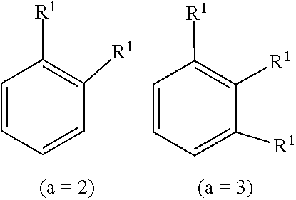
C1=CC([R1])=C([R1])C=C1.C1=CC([R1])=C([R1])C([R1])=C1
